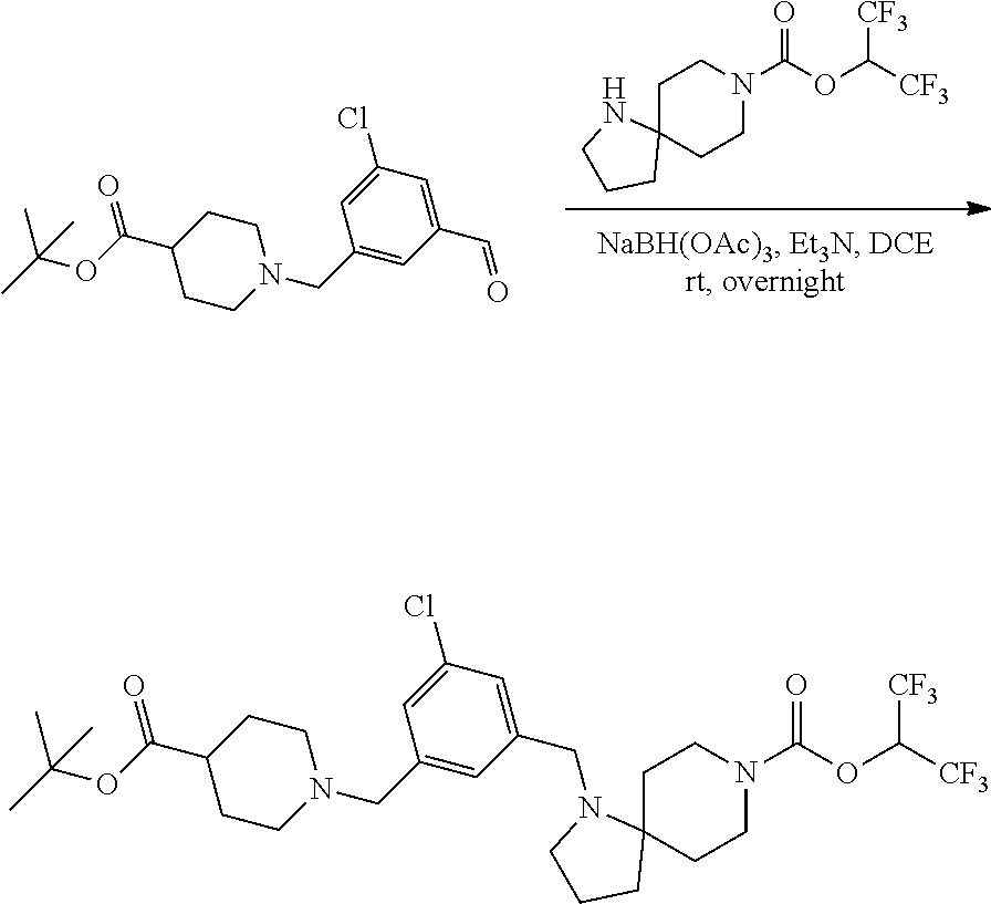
C1C2(CCN(C(OC([CF3])[CF3])=O)C1)NCCC2.C1(CN2CCC(C(OC(C)(C)C)=O)CC2)=CC(C=O)=CC(Cl)=C1.C1(CN2CCC(C(OC(C)(C)C)=O)CC2)=CC(CN2C3(CCN(C(OC([CF3])[CF3])=O)CC3)CCC2)=CC(Cl)=C1
